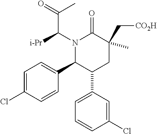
C1(C2=CC=C(Cl)C=C2)C(C2=CC=CC(Cl)=C2)CC(C[CO2H])(C)C(=O)N1C([i-Pr])C(=O)C
